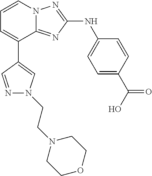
C1=C(C(O)=O)C=CC(NC2=NN3C(=N2)C(C2=CN(CCN4CCOCC4)N=C2)=CC=C3)=C1
